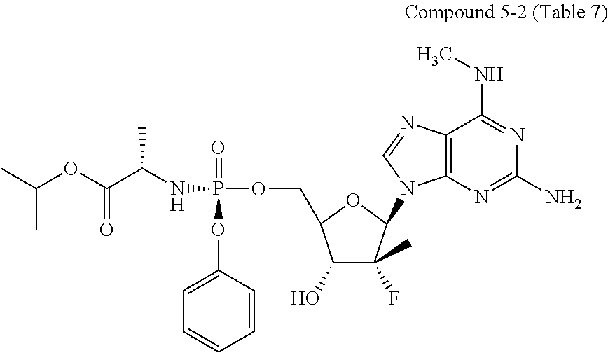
CC(OC(C(NP(OCC1C(O)C(F)(C)C(N2C3=C(C(NC)=NC(N)=N3)N=C2)O1)(OC1=CC=CC=C1)=O)C)=O)C
